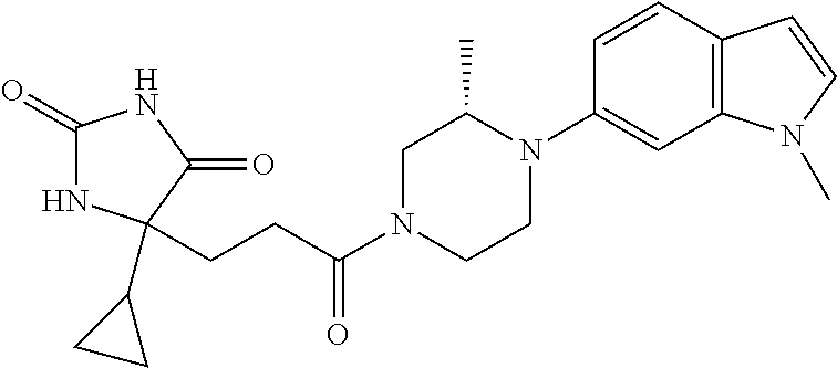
C1(=O)NC(C2CC2)(CCC(N2CCN(C3=CC4=C(C=C3)C=CN4C)C(C)C2)=O)C(=O)N1
